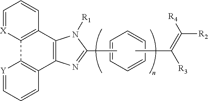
C1=[X]C2=C(C=C1)C1=C(C3=C2[Y]=CC=C3)N=C(C)N1[R1].C1=CC=CC=C1.CC(=C([R4])[R2])[R3]
